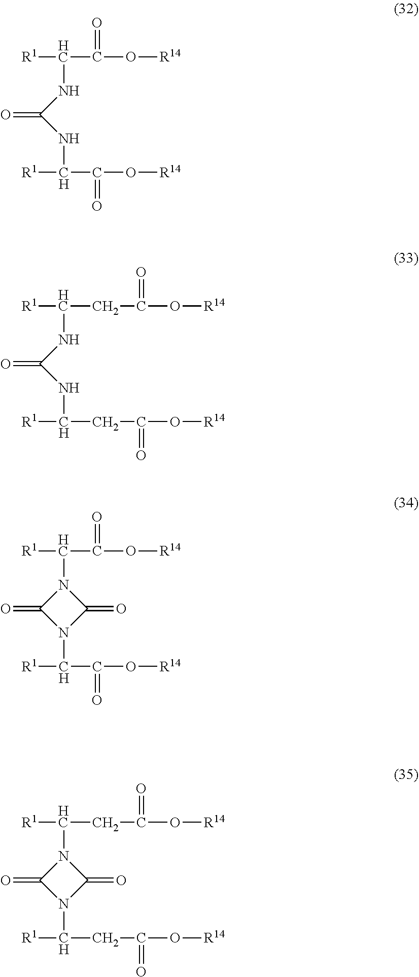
[R1]C(C(=O)O[R14])N1C(=O)N(C(C(=O)O[R14])[R1])C1=O.[R1]C(C(=O)O[R14])NC(NC(C(=O)O[R14])[R1])=O.[R1]C(CC(=O)O[R14])N1C(=O)N(C(CC(=O)O[R14])[R1])C1=O.[R1]C(CC(=O)O[R14])NC(NC(CC(=O)O[R14])[R1])=O
